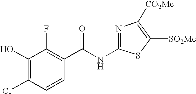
C1(O)=C(Cl)C=CC(C(NC2=NC([CO2Me])=C([SO2Me])S2)=O)=C1F
